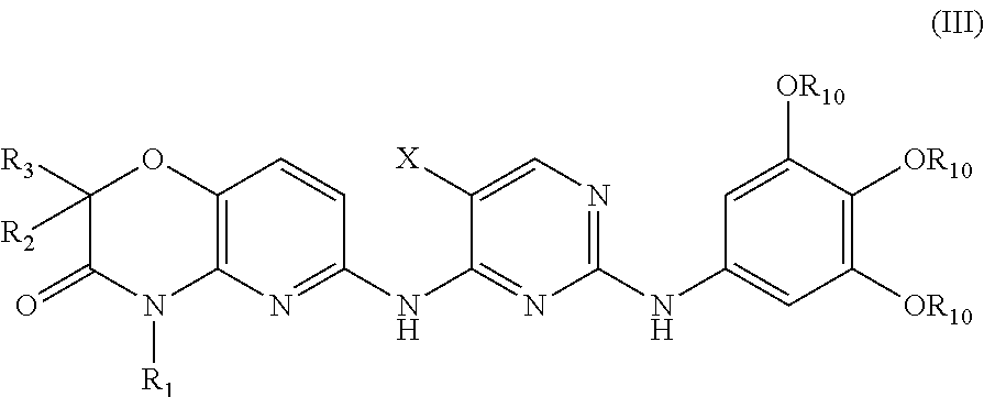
C1([R3])([R2])C(=O)N([R1])C2=C(O1)C=CC(NC1=NC(NC3=CC([OR10])=C([OR10])C([OR10])=C3)=NC=C1[X])=N2
